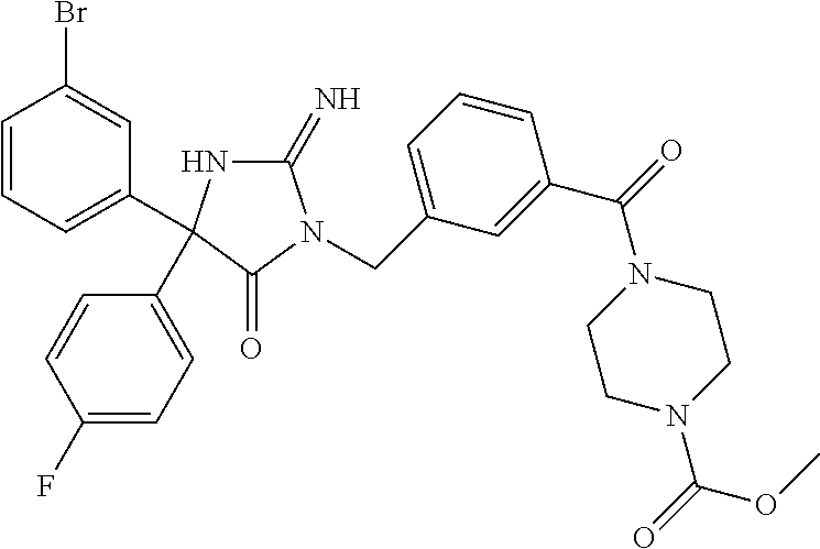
C1(=N)NC(C2=CC=C(F)C=C2)(C2=CC=CC(Br)=C2)C(=O)N1CC1=CC=CC(C(=O)N2CCN(C(=O)OC)CC2)=C1
